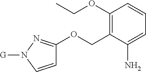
C1(OCC)=C(COC2=NN([G])C=C2)C(N)=CC=C1
